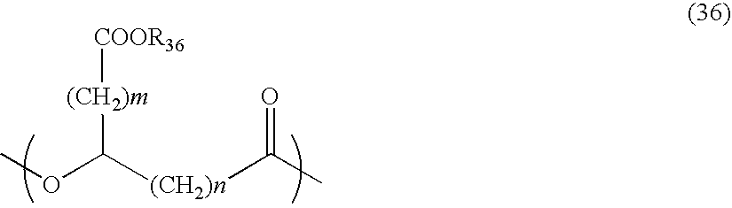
COC([(CH2)n]C(C)=O)[(CH2)m][COOR36]
